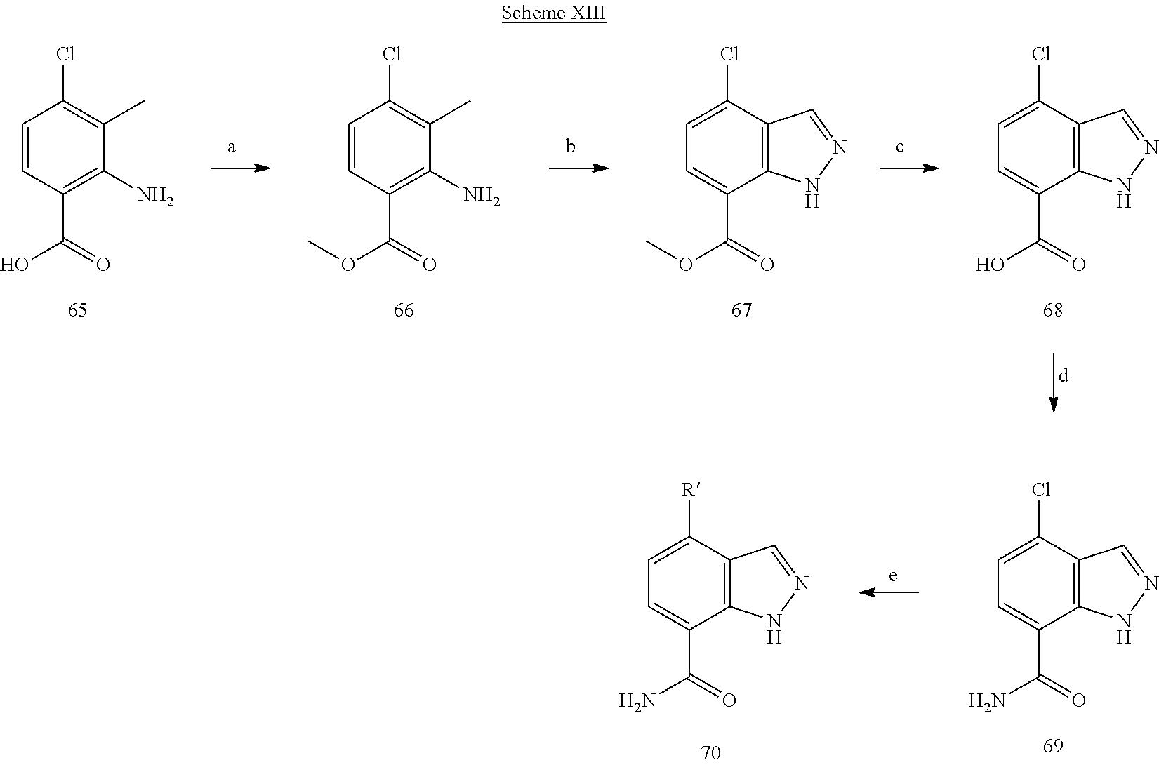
C1(C)=C(Cl)C=CC(C(=O)O)=C1N.C1(C)=C(Cl)C=CC(C(=O)OC)=C1N.C12=C(C(C(=O)OC)=CC=C1Cl)NN=C2.C12=C(C(C(=O)O)=CC=C1Cl)NN=C2.C1=C([R])C2=C(C(C(=O)N)=C1)NN=C2.C12=C(C(C(=O)N)=CC=C1Cl)NN=C2
